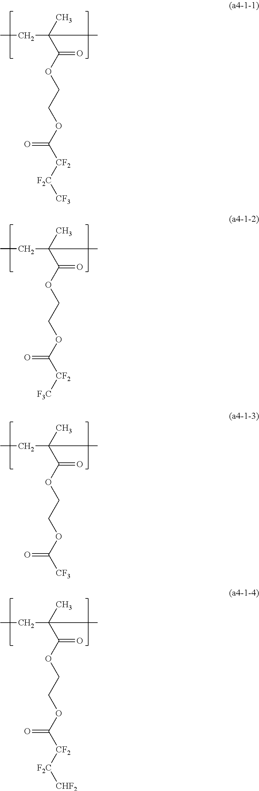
CCC(C)(C)C(OCCOC([CF2][F2C][CF3])=O)=O.CCC(C)(C)C(OCCOC([CF2][F3C])=O)=O.CCC(C)(C)C(OCCOC([CF3])=O)=O.CCC(C)(C)C(OCCOC([CF2][F2C][CHF2])=O)=O
